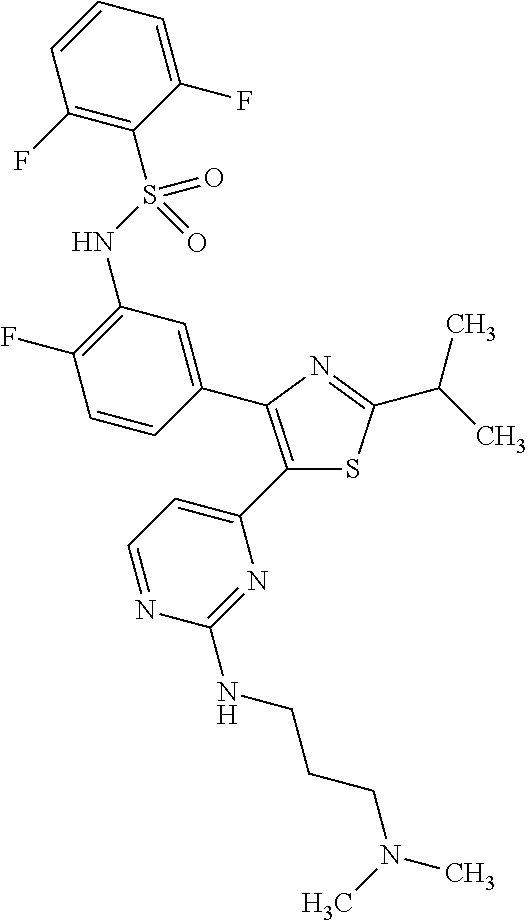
C1(C2=CC=NC(NCCCN(C)C)=N2)=C(C2=CC(NS(C3=C(F)C=CC=C3F)(=O)=O)=C(F)C=C2)N=C(C(C)C)S1
